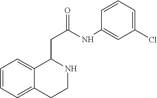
C1=CC=C2C(=C1)C(CC(NC1=CC(Cl)=CC=C1)=O)NCC2
